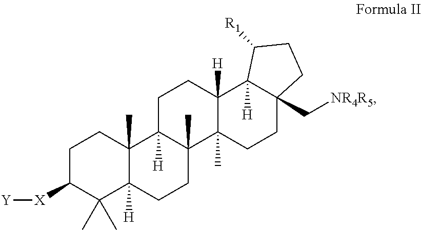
C1C([X][Y])C(C)(C)C2([H])C(C)(C1)C1([H])C(C)(CC2)C2(C)C([H])(CC1)C1([H])C(C[NR4R5])(CC2)CCC1[R1]
